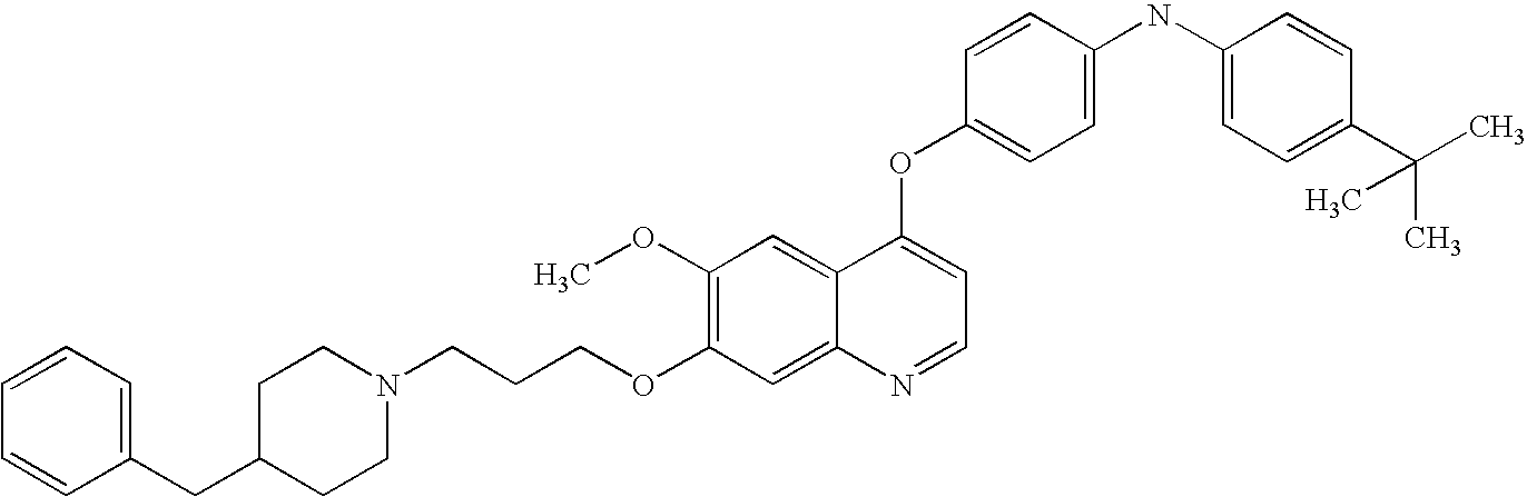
C(COC1=C(OC)C=C2C(=C1)N=CC=C2OC1=CC=C(NC2=CC=C(C(C)(C)C)C=C2)C=C1)CN1CCC(CC2=CC=CC=C2)CC1
